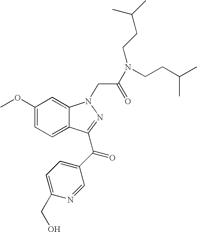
C1(OC)=CC=C2C(=C1)N(CC(N(CCC(C)C)CCC(C)C)=O)N=C2C(C1=CC=C(CO)N=C1)=O
